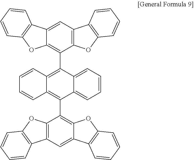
C1=CC2=C(C3=C4C(=CC5=C3OC3=C5C=CC=C3)C3=C(O4)C=CC=C3)C3=CC=CC=C3C(C3=C4C(=CC5=C3OC3=C5C=CC=C3)C3=C(O4)C=CC=C3)=C2C=C1
